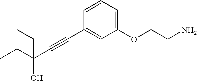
C1(OCCN)=CC=CC(C#CC(CC)(CC)O)=C1
